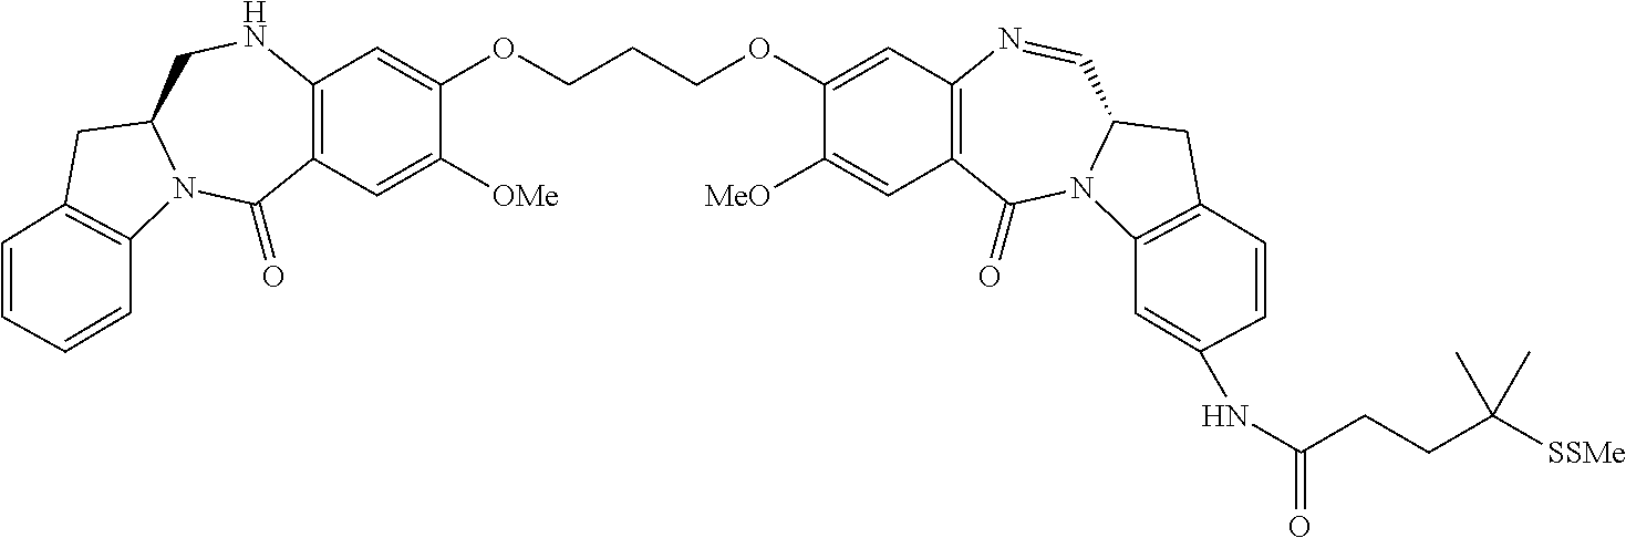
C12=C(C=C([OMe])C(OCCCOC3=CC4=C(C=C3[MeO])C(=O)N3C(C=N4)CC4=C3C=C(NC(=O)CCC([SSMe])(C)C)C=C4)=C1)C(=O)N1C(CN2)CC2=C1C=CC=C2
